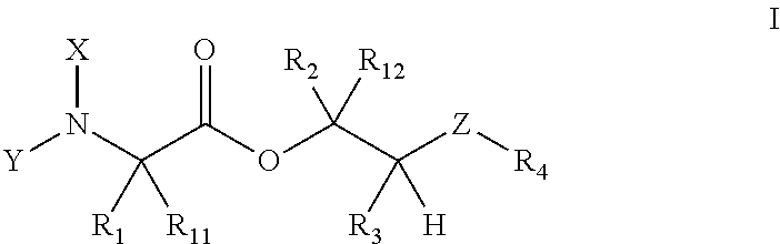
[Y]N(C(C(OC(C([Z][R4])([R3])[H])([R2])[R12])=O)([R1])[R11])[X]
